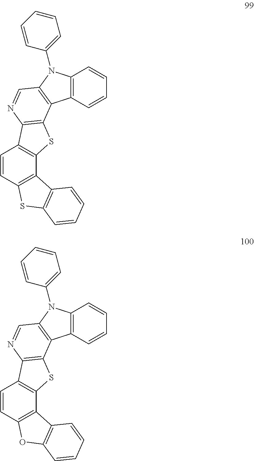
C12=C(C=CC=C1)C1=C(N2C2=CC=CC=C2)C=NC2=C1SC1=C2C=CC2=C1C1=C(S2)C=CC=C1.C12=C(C=CC=C1)C1=C(N2C2=CC=CC=C2)C=NC2=C1SC1=C2C=CC2=C1C1=C(O2)C=CC=C1
